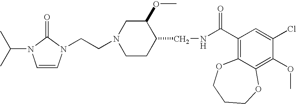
C1=CN(CCN2CCC(CNC(C3=C4C(=C(OC)C(Cl)=C3)OCCCO4)=O)C(OC)C2)C(=O)N1C(C)C
